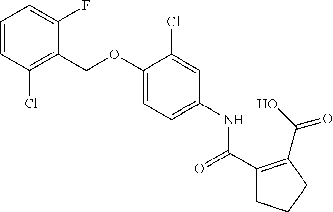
C1=CC(Cl)=C(COC2=CC=C(NC(C3=C(C(O)=O)CCC3)=O)C=C2Cl)C(F)=C1
